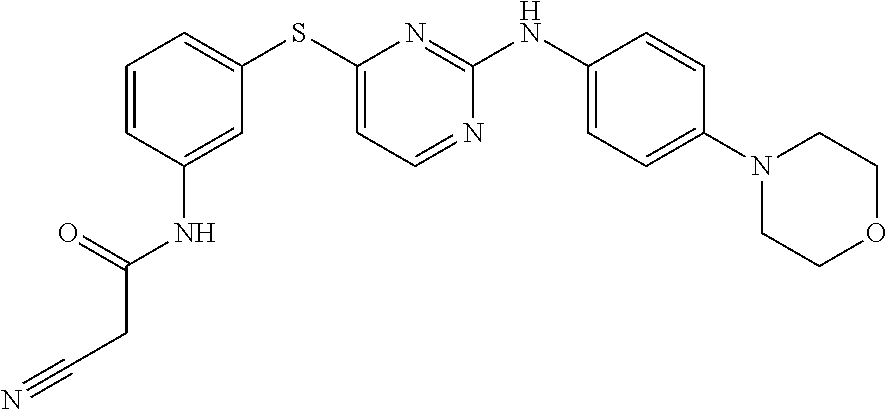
C1=CC(NC(CC#N)=O)=CC(SC2=CC=NC(NC3=CC=C(N4CCOCC4)C=C3)=N2)=C1
